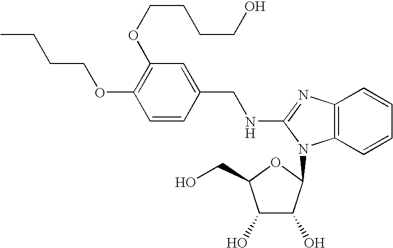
O(C1=C(OCCCCO)C=C(CNC2=NC3=C(C=CC=C3)N2C2C(O)C(O)C(CO)O2)C=C1)CCCC
